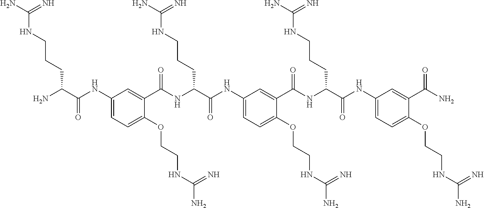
C1(NC(C(N)CCCNC(N)=N)=O)=CC=C(OCCNC(N)=N)C(C(NC(C(NC2=CC=C(OCCNC(N)=N)C(C(NC(C(NC3=CC=C(OCCNC(N)=N)C(C(N)=O)=C3)=O)CCCNC(N)=N)=O)=C2)=O)CCCNC(N)=N)=O)=C1
